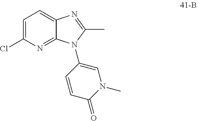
C1=C(Cl)N=C2C(=C1)N=C(C)N2C1=CN(C)C(=O)C=C1
